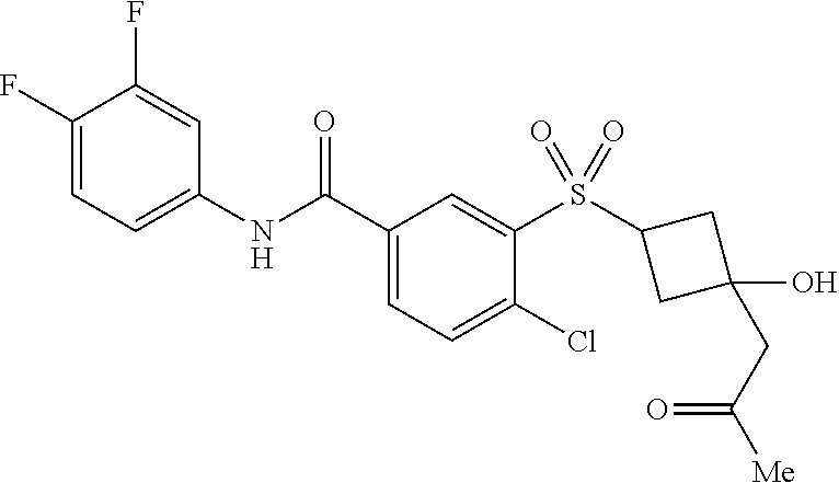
C1(F)=CC=C(NC(C2=CC=C(Cl)C(S(=O)(=O)C3CC(O)(CC([Me])=O)C3)=C2)=O)C=C1F
